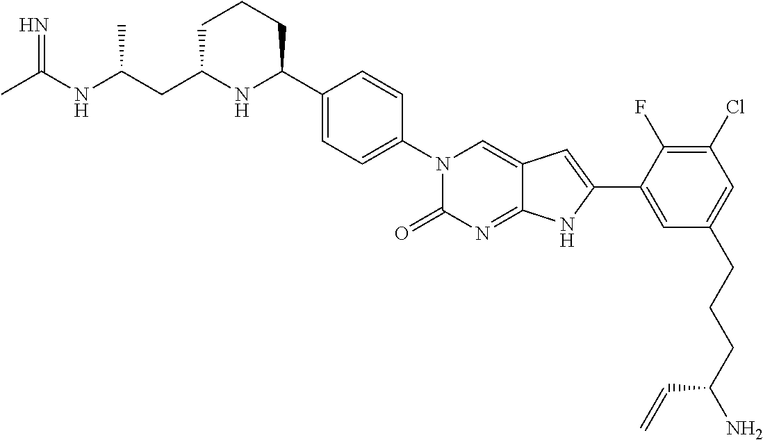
C1C(CC(NC(C)=N)C)NC(C2=CC=C(N3C(=O)N=C4C(=C3)C=C(C3=CC(CCCC(N)C=C)=CC(Cl)=C3F)N4)C=C2)CC1
